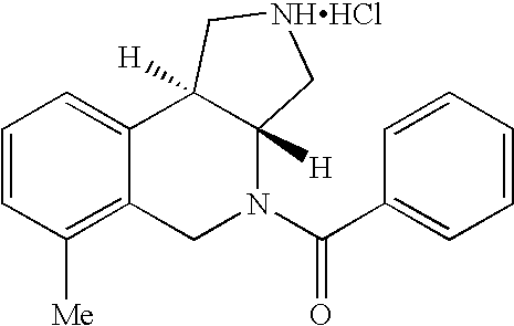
C1=CC([Me])=C2C(=C1)C1([H])C([H])(N(C(C3=CC=CC=C3)=O)C2)C[NHHCl]C1
